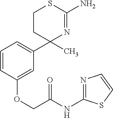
C1=C(OCC(NC2=NC=CS2)=O)C=CC=C1C1(C)N=C(N)SCC1
